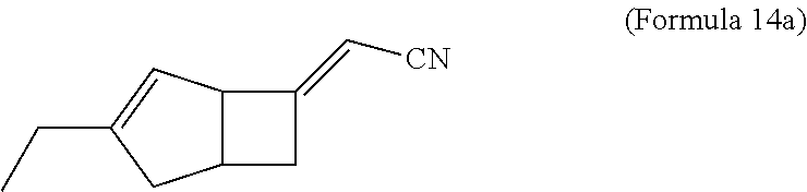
C(C)C1=CC2C(CC2=C[CN])C1
